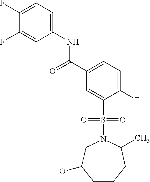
C1(F)=CC=C(NC(C2=CC=C(F)C(S(=O)(=O)N3CC(O)CCCC3C)=C2)=O)C=C1F
